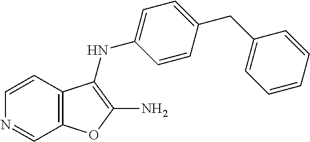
C12=C(C=CN=C1)C(NC1=CC=C(CC3=CC=CC=C3)C=C1)=C(N)O2
